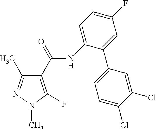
C1(C(=O)NC2=CC=C(F)C=C2C2=CC=C(Cl)C(Cl)=C2)=C(F)N(C)N=C1C
